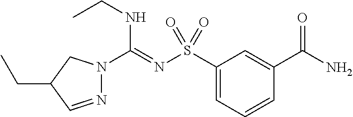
N1=CC(CC)CN1C(=NS(C1=CC=CC(C(=O)N)=C1)(=O)=O)NCC
